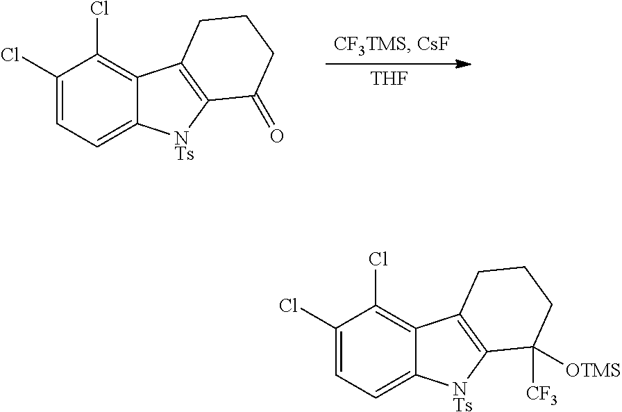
C1(Cl)=CC=C2C(=C1Cl)C1=C([NTs]2)C(=O)CCC1.[THF].C1(Cl)=CC=C2C(=C1Cl)C1=C([NTs]2)C([CF3])([OTMS])CCC1
